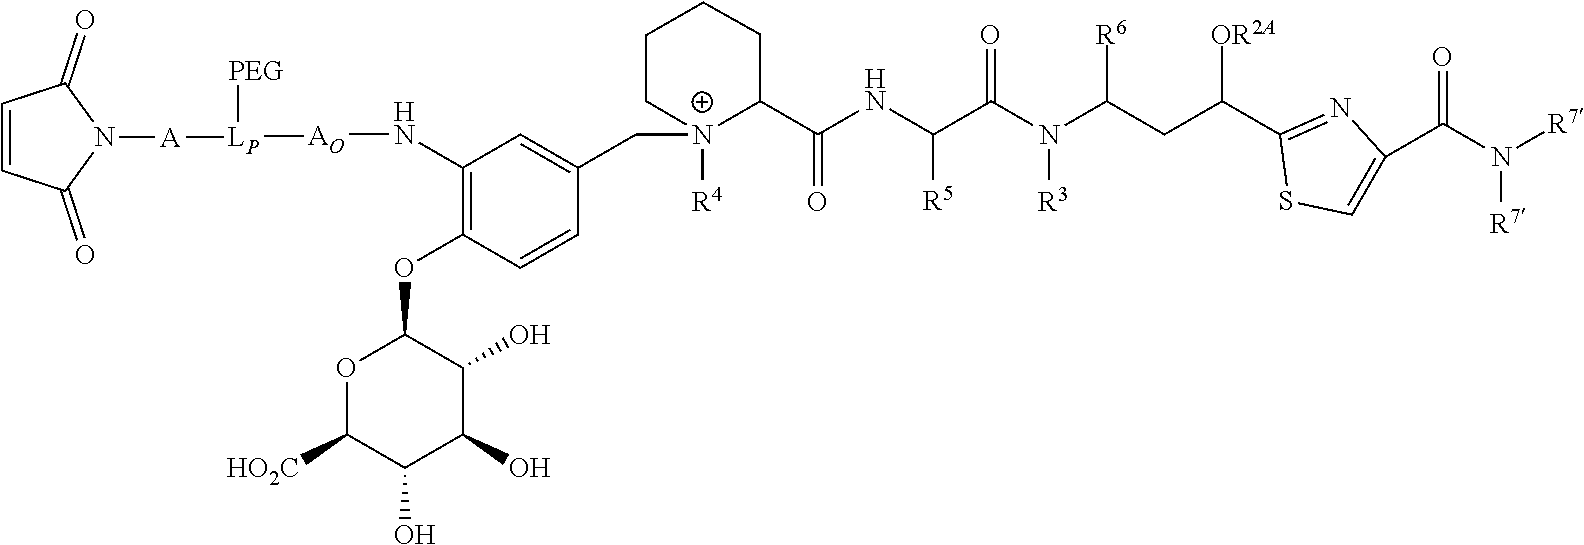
[N+]1([R4])(CC2=CC(N[AO][LP]([PEG])[A]N3C(=O)C=CC3=O)=C(OC3OC([HO2C])C(O)C(O)C3O)C=C2)C(C(NC(C(N(C(CC(C2=NC(C(=O)N([R7])[R7])=CS2)[OR2A])[R6])[R3])=O)[R5])=O)CCCC1
